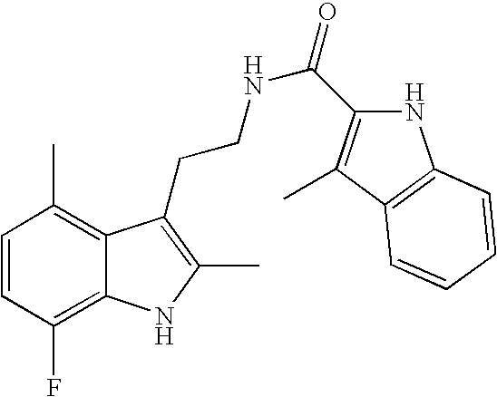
C1=CC(F)=C2C(=C1C)C(CCNC(=O)C1=C(C)C3=C(N1)C=CC=C3)=C(C)N2
